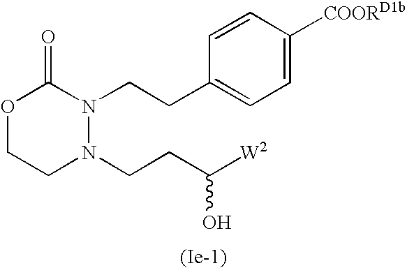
O1CCN(CCC([W2])O)N(CCC2=CC=C([COORD1b])C=C2)C1=O
